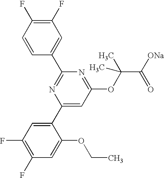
C1=CC(C2=NC(C3=CC(F)=C(F)C=C3OCC)=CC(OC(C([ONa])=O)(C)C)=N2)=CC(F)=C1F
